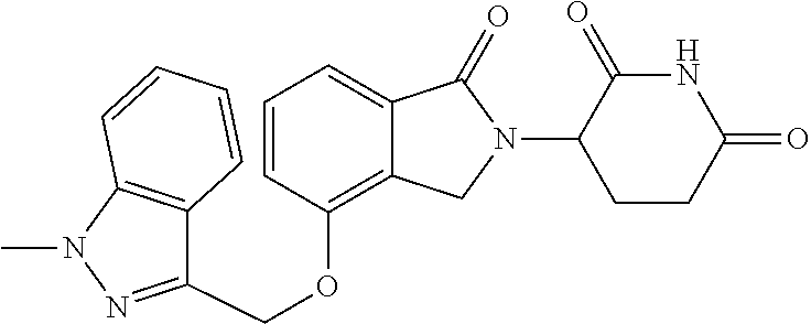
C1=C2C(=C(OCC3=NN(C)C4=C3C=CC=C4)C=C1)CN(C1CCC(=O)NC1=O)C2=O
